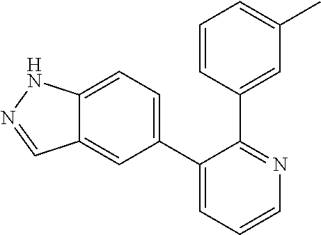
C12=CC=C(C3=CC=CN=C3C3=CC(C)=CC=C3)C=C1C=NN2
